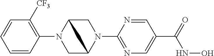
C1=CC(N2CC3N(C4=NC=C(C(=O)NO)C=N4)CC2C3)=C([CF3])C=C1
